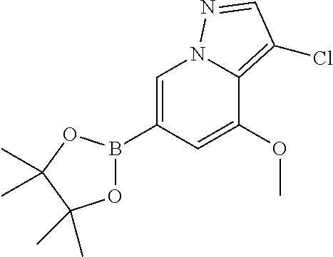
C1(B2OC(C)(C)C(C)(C)O2)=CN2N=CC(Cl)=C2C(OC)=C1
